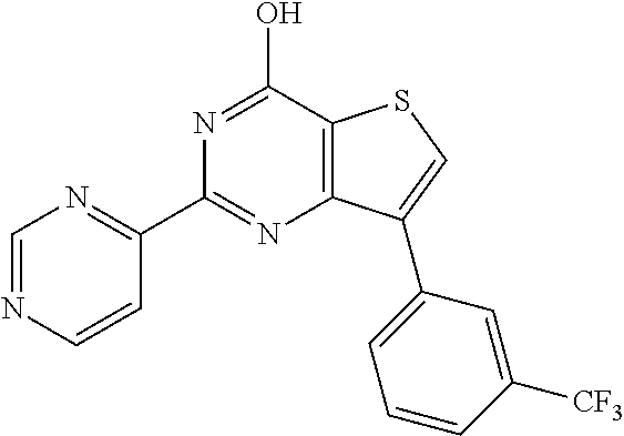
N1=C(O)C2=C(N=C1C1=NC=NC=C1)C(C1=CC=CC([CF3])=C1)=CS2
